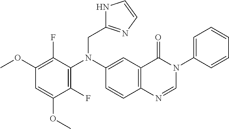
C1(F)=C(N(C2=CC3=C(C=C2)N=CN(C2=CC=CC=C2)C3=O)CC2=NC=CN2)C(F)=C(OC)C=C1OC
